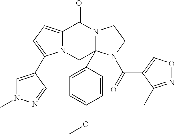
N12C(=CC=C1C1=CN(C)N=C1)C(=O)N1C(C3=CC=C(OC)C=C3)(C2)N(C(C2=CON=C2C)=O)CC1
